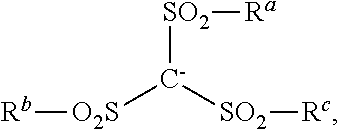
[SO2]([C-]([O2S][Rb])[SO2][Rc])[Ra]
